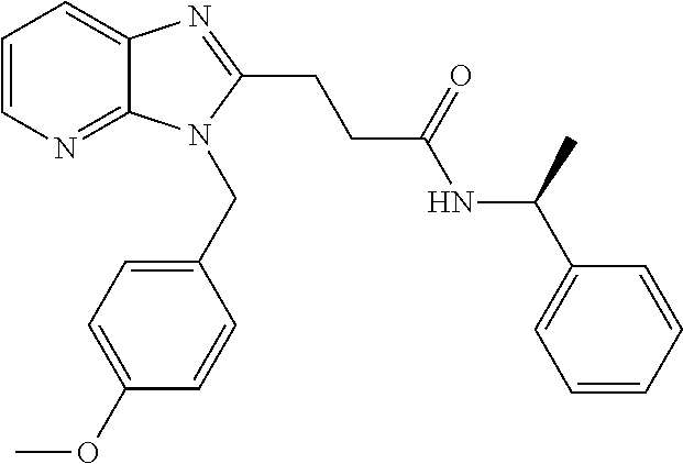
C1=CN=C2C(=C1)N=C(CCC(NC(C1=CC=CC=C1)C)=O)N2CC1=CC=C(OC)C=C1
